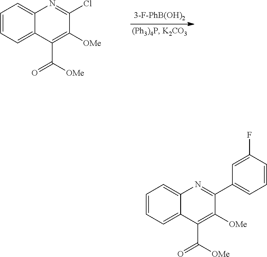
C1=CC=C2C(=C1)N=C(Cl)C([OMe])=C2C([OMe])=O.C1=CC=C2C(=C1)N=C(C1=CC=CC(F)=C1)C([OMe])=C2C(=O)[OMe]
